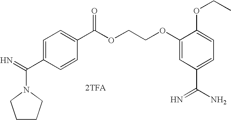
[2TFA].N1(C(=N)C2=CC=C(C(OCCOC3=CC(C(N)=N)=CC=C3OCC)=O)C=C2)CCCC1
